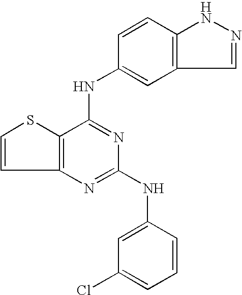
C12=C(C(NC3=CC4=C(C=C3)NN=C4)=NC(NC3=CC(Cl)=CC=C3)=N1)SC=C2
